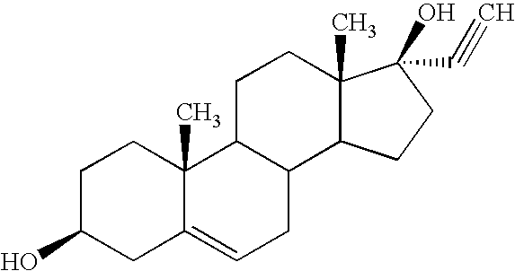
C1(O)CC2=CCC3C(C2(C)CC1)CCC1(C)C3CCC1(O)C#C
